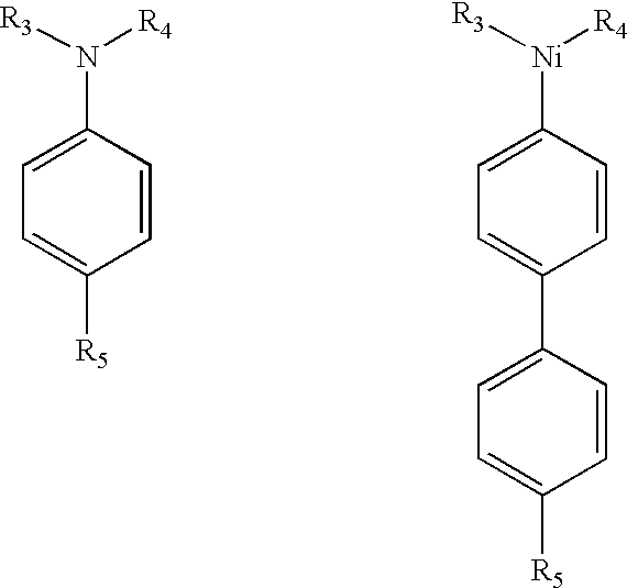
C1(N([R3])[R4])=CC=C([R5])C=C1.C1([Ni]([R3])[R4])=CC=C(C2=CC=C([R5])C=C2)C=C1
